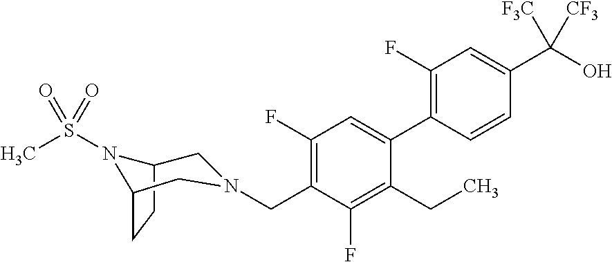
C1(F)=C(C2=CC(F)=C(CN3CC4CCC(N4S(C)(=O)=O)C3)C(F)=C2CC)C=CC(C(O)([F3C])[CF3])=C1
